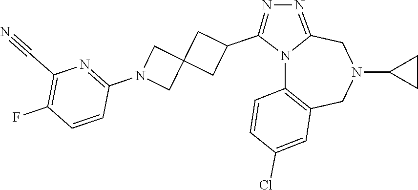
N12C3=C(CN(C4CC4)CC1=NN=C2C1CC2(C1)CN(C1=NC(C#N)=C(F)C=C1)C2)C=C(Cl)C=C3
